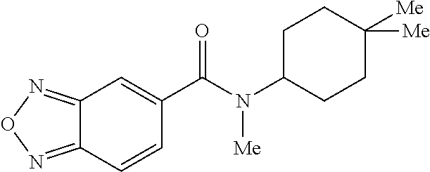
C12=NON=C1C=CC(C(N(C1CCC([Me])([Me])CC1)[Me])=O)=C2
